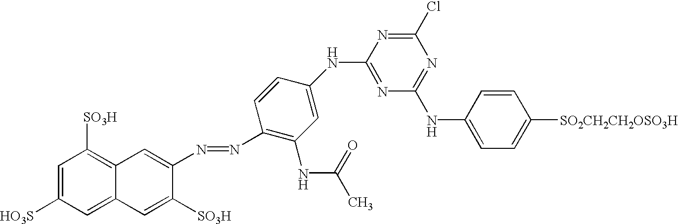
C1=C([HO3S])C=C2C(=C1[SO3H])C=C(N=NC1=C(NC(=O)C)C=C(NC3=NC(NC4=CC=C([SO2CH2CH2OSO3H])C=C4)=NC(Cl)=N3)C=C1)C([SO3H])=C2
